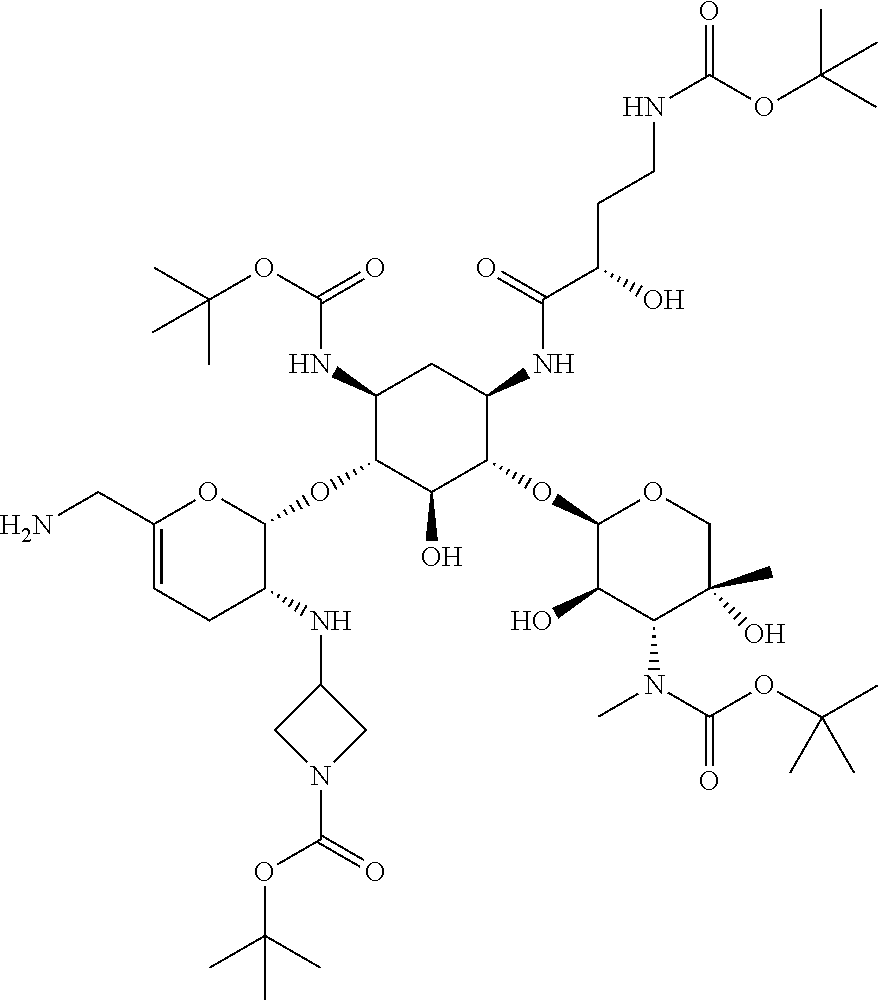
C1(NC(OC(C)(C)C)=O)C(OC2OC(CN)=CCC2NC2CN(C(=O)OC(C)(C)C)C2)C(O)C(OC2C(O)C(N(C(=O)OC(C)(C)C)C)C(C)(O)CO2)C(NC(C(CCNC(=O)OC(C)(C)C)O)=O)C1
